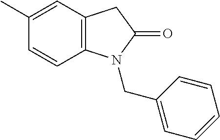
C1=CC2=C(C=C1C)CC(=O)N2CC1=CC=CC=C1
